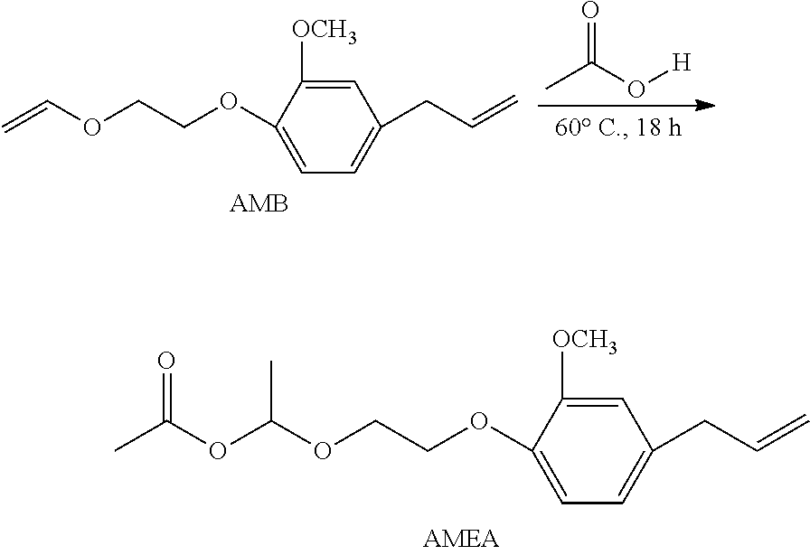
C1=C([OCH3])C(OCCOC(OC(C)=O)C)=CC=C1CC=C.C1=C([OCH3])C(OCCOC=C)=CC=C1CC=C.CC(O[H])=O
